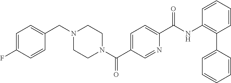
C1=C(F)C=CC(CN2CCN(C(C3=CC=C(C(NC4=C(C5=CC=CC=C5)C=CC=C4)=O)N=C3)=O)CC2)=C1
